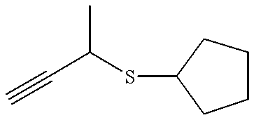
CC(C#C)SC1CCCC1
